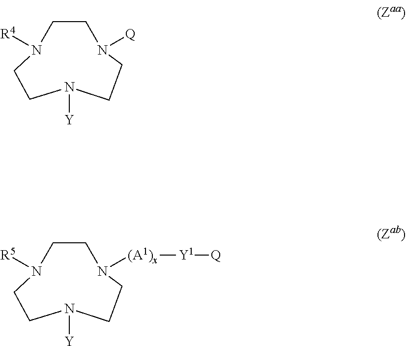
C1CN([Q])CCN([Y])CCN1[R4].C1CN([(A1)x][Y1][Q])CCN([Y])CCN1[R5]
